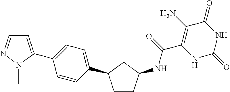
C(C1=C(N)C(=O)NC(=O)N1)(=O)NC1CCC(C2=CC=C(C3=CC=NN3C)C=C2)C1
